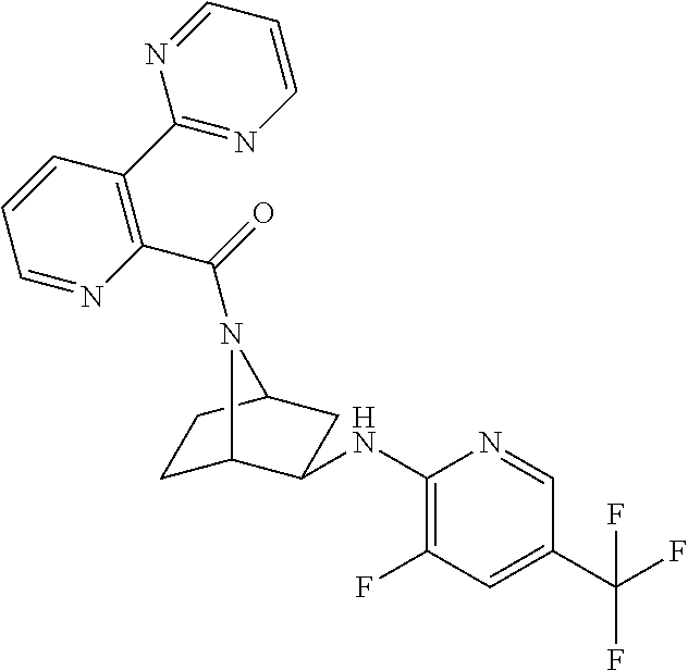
C1C2C(NC3=C(F)C=C(C(F)(F)F)C=N3)CC(C1)N2C(=O)C1=C(C2=NC=CC=N2)C=CC=N1
